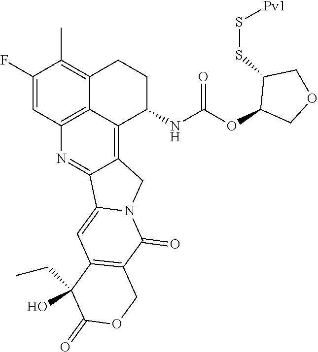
C12=C3N=C4C(=C1C(NC(=O)OC1COCC1SS[Pv1])CCC2=C(C)C(F)=C3)CN1C4=CC2=C(C1=O)COC(=O)C2(CC)O
